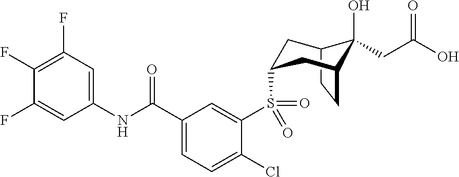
C12CCC(CC(S(C3=CC(C(NC4=CC(F)=C(F)C(F)=C4)=O)=CC=C3Cl)(=O)=O)C1)C2(O)CC(O)=O
